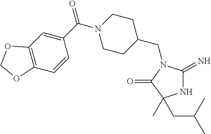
N1C(=N)N(CC2CCN(C(C3=CC4=C(C=C3)OCO4)=O)CC2)C(=O)C1(C)CC(C)C
